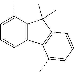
C1=C(C)C2=C(C=C1)C1=C(C2(C)C)C=CC=C1C
